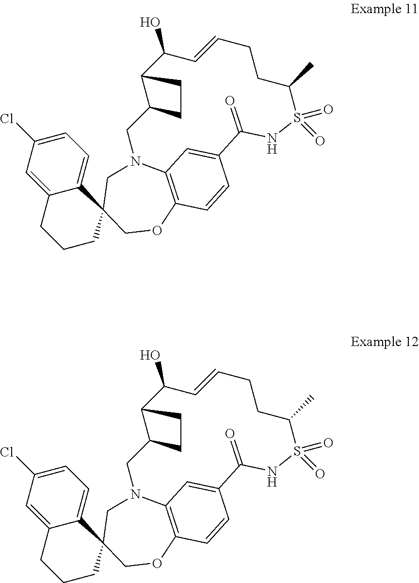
C12=CC(Cl)=CC=C1C1(CCC2)COC2=C3N(C1)CC1C(C(O)C=CCCC(C)S(=O)(=O)NC(=O)C(=C3)C=C2)CC1.C12=CC(Cl)=CC=C1C1(CCC2)COC2=C3N(C1)CC1C(C(O)C=CCCC(C)S(=O)(=O)NC(=O)C(=C3)C=C2)CC1
